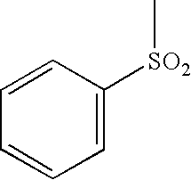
C1=C([SO2]C)C=CC=C1
